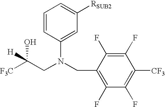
C1(CN(CC([F3C])(O)[H])C2=CC([RSUB2])=CC=C2)=C(F)C(F)=C([CF3])C(F)=C1F
